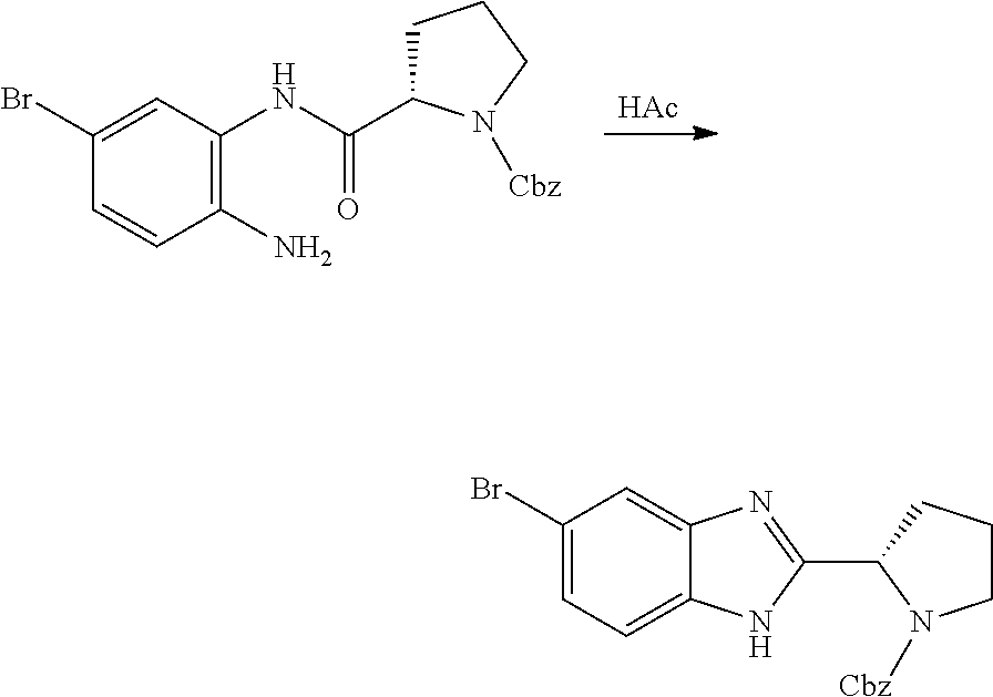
[HAc].C1CCN([Cbz])C1C(NC1=C(N)C=CC(Br)=C1)=O.C1(Br)=CC=C2C(=C1)N=C(C1N([Cbz])CCC1)N2
